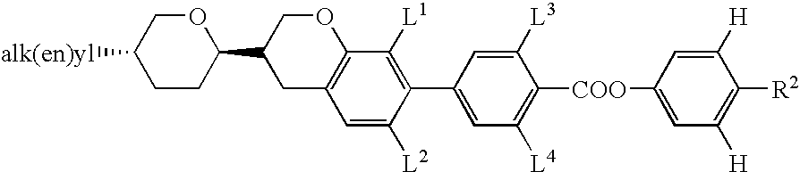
C1CC(C2CC3=C(OC2)C([L1])=C(C2=CC([L4])=C([COO]C4=CC([H])=C([R2])C([H])=C4)C([L3])=C2)C([L2])=C3)OCC1[alk(en)yl]
